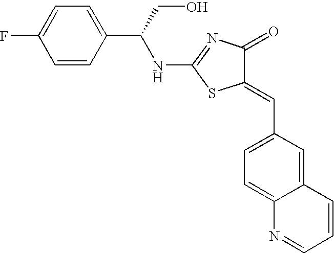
N(C1=NC(=O)C(=CC2=CC=C3C(=C2)C=CC=N3)S1)C(C1=CC=C(F)C=C1)CO
